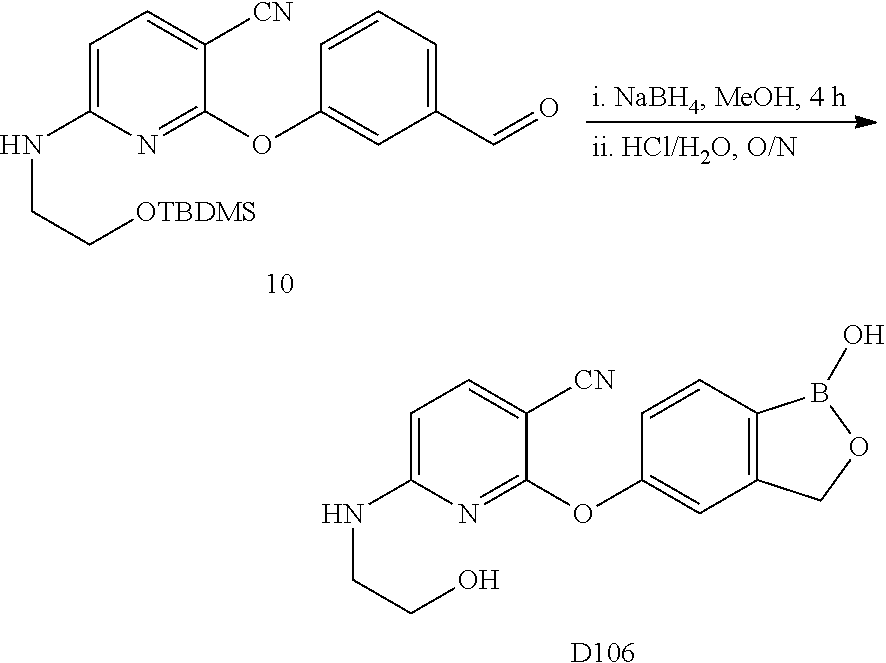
C1=CC=C(C=O)C=C1OC1=NC(NCC[OTBDMS])=CC=C1[CN].C1=CC2=C(C=C1OC1=NC(NCCO)=CC=C1[CN])COB2O.[D106]
